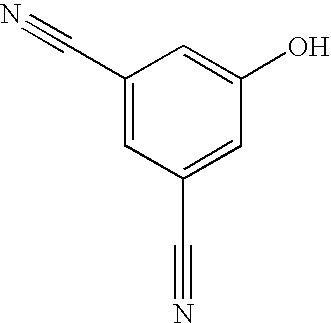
C1(C#N)=CC(C#N)=CC(O)=C1
